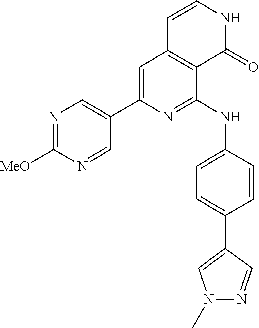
C1(C2=CC3=C(C(NC4=CC=C(C5=CN(C)N=C5)C=C4)=N2)C(=O)NC=C3)=CN=C([MeO])N=C1
